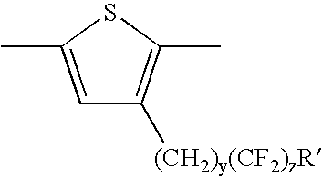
C1=C(C)SC(C)=C1[(CH2)y(CF2)zR]
